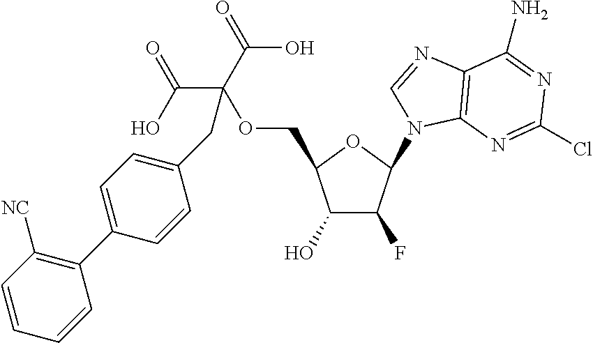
C1(O)C(F)C(N2C3=C(C(N)=NC(Cl)=N3)N=C2)OC1COC(CC1=CC=C(C2=C([NC])C=CC=C2)C=C1)(C(O)=O)C(=O)O
